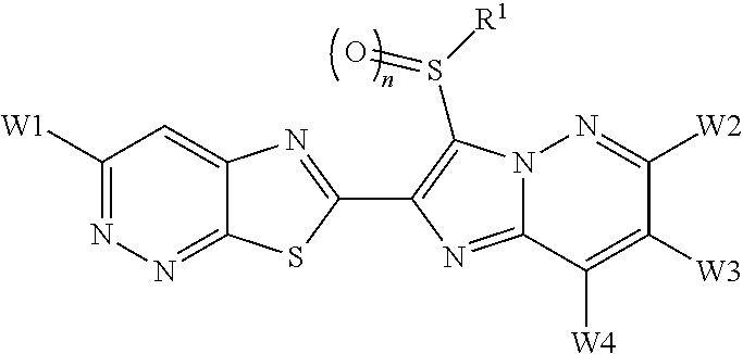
C1([W1])=NN=C2C(=C1)N=C(C1=C(S([R1])=O)N3C(=N1)C([W4])=C([W3])C([W2])=N3)S2
